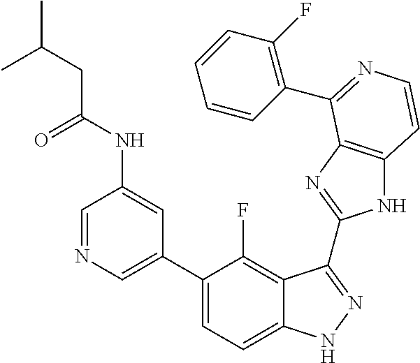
C1=C(C2=CC=C3C(=C2F)C(C2=NC4=C(N2)C=CN=C4C2=C(F)C=CC=C2)=NN3)C=C(NC(=O)CC(C)C)C=N1
